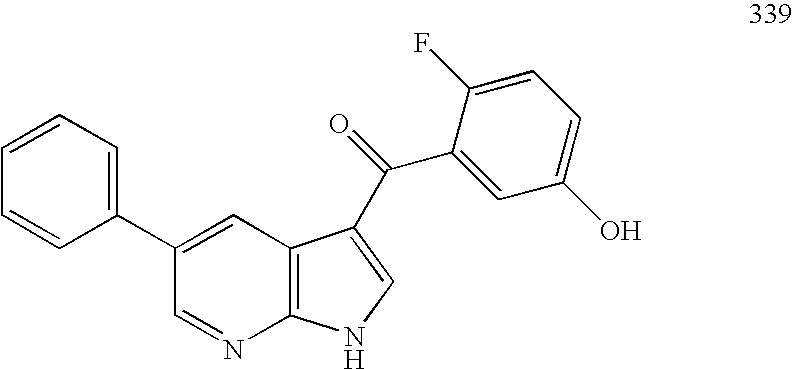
C1=C(C2=CC=CC=C2)C=NC2=C1C(C(C1=CC(O)=CC=C1F)=O)=CN2
